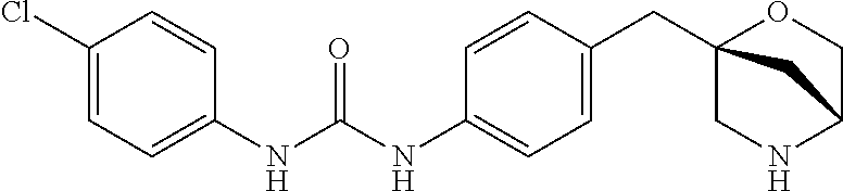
C1(Cl)=CC=C(NC(NC2=CC=C(CC34OCC(NC3)C4)C=C2)=O)C=C1
